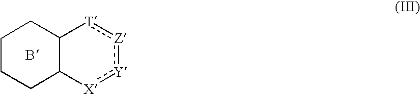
C12C([X]:[Y]:[Z]:[T]1)CCCC2
